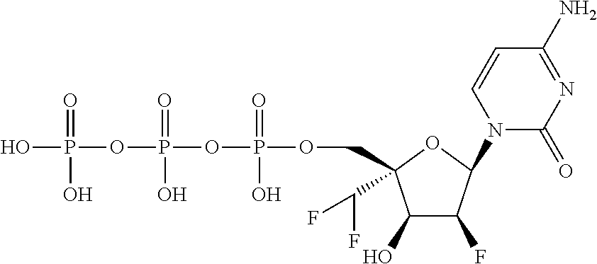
C1(O)C(F)C(N2C(=O)N=C(N)C=C2)OC1(C(F)F)COP(OP(OP(O)(=O)O)(=O)O)(=O)O
